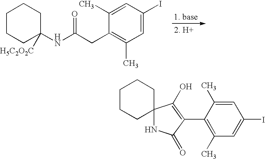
C1CCC(NC(CC2=C(C)C=C(I)C=C2C)=O)([H5C2O2C])CC1.C1CCC2(CC1)NC(=O)C(C1=C(C)C=C(I)C=C1C)=C2O
